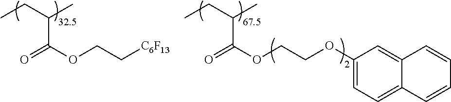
CCC(C)C(=O)OCCOC1=CC=C2C(=C1)C=CC=C2.CCC(C)C(=O)OCC[C6F13]
